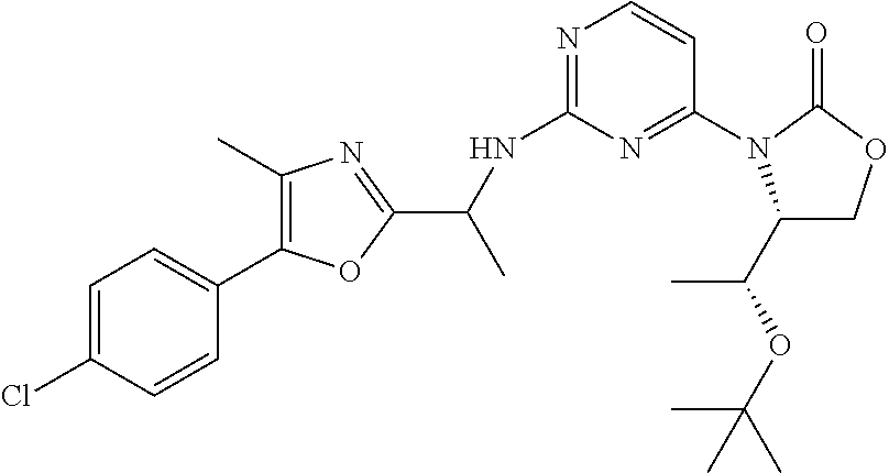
C1=C(Cl)C=CC(C2=C(C)N=C(C(NC3=NC=CC(N4C(C(OC(C)(C)C)C)COC4=O)=N3)C)O2)=C1
